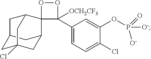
C12CC3(Cl)CC(C1)C1(C(C2)C3)OOC1([OCH2CF3])C1=CC=C(Cl)C(OP([O-])([O-])=O)=C1
